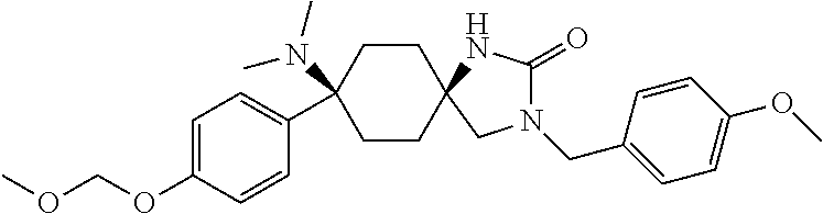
C1=C(OCOC)C=CC(C2(N(C)C)CCC3(NC(=O)N(CC4=CC=C(OC)C=C4)C3)CC2)=C1
